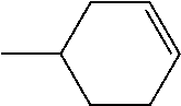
C1CC=CCC1C
